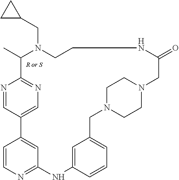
C12=NC=C(C=N1)C1=CC(=NC=C1)NC1=CC(=CC=C1)CN1CCN(CC1)CC(=O)NCCN(CC1CC1)C2C
